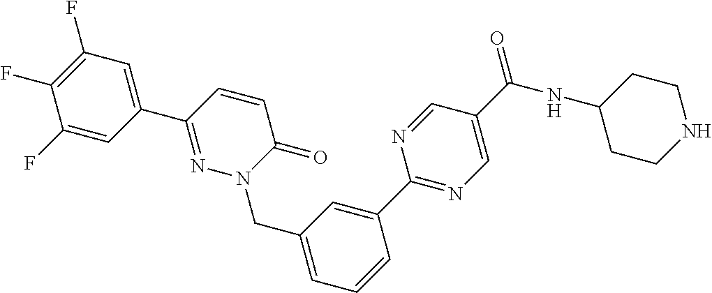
C1(F)=CC(C2=NN(CC3=CC=CC(C4=NC=C(C(=O)NC5CCNCC5)C=N4)=C3)C(=O)C=C2)=CC(F)=C1F
